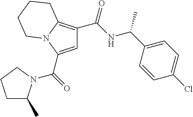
C1=C(C(=O)N2C(C)CCC2)N2C(=C1C(NC(C1=CC=C(Cl)C=C1)C)=O)CCCC2
